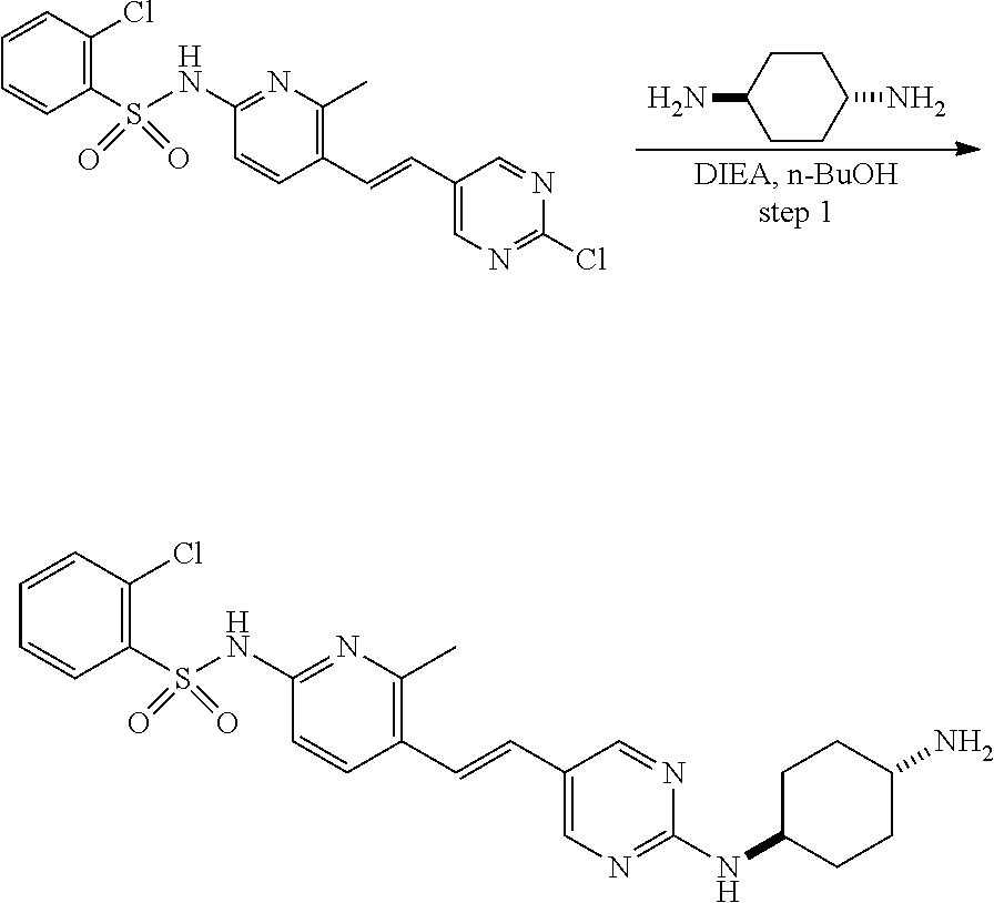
C1CC(N)CCC1N.C1(S(NC2=NC(C)=C(C=CC3=CN=C(Cl)N=C3)C=C2)(=O)=O)=C(Cl)C=CC=C1.C1(S(NC2=NC(C)=C(C=CC3=CN=C(NC4CCC(N)CC4)N=C3)C=C2)(=O)=O)=C(Cl)C=CC=C1
